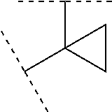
C(C)(C)C1(C(C)C)CC1
